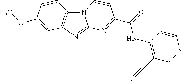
N12C3=C(N=C1N=C(C(=O)NC1=C(C#N)C=NC=C1)C=C2)C=C(OC)C=C3
